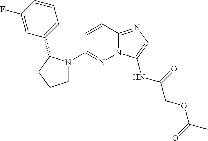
N12C(=NC=C1NC(COC(C)=O)=O)C=CC(N1CCCC1C1=CC=CC(F)=C1)=N2
